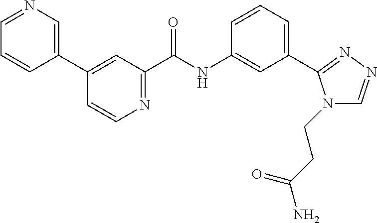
C1=CN=C(C(NC2=CC(C3=NN=CN3CCC(N)=O)=CC=C2)=O)C=C1C1=CN=CC=C1
